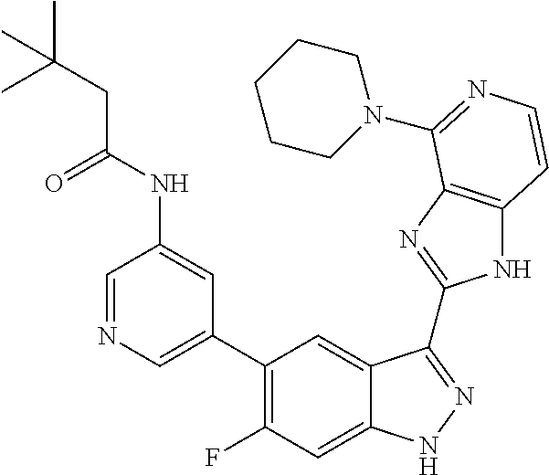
C1=C(C2=C(F)C=C3C(=C2)C(C2=NC4=C(N2)C=CN=C4N2CCCCC2)=NN3)C=C(NC(CC(C)(C)C)=O)C=N1
